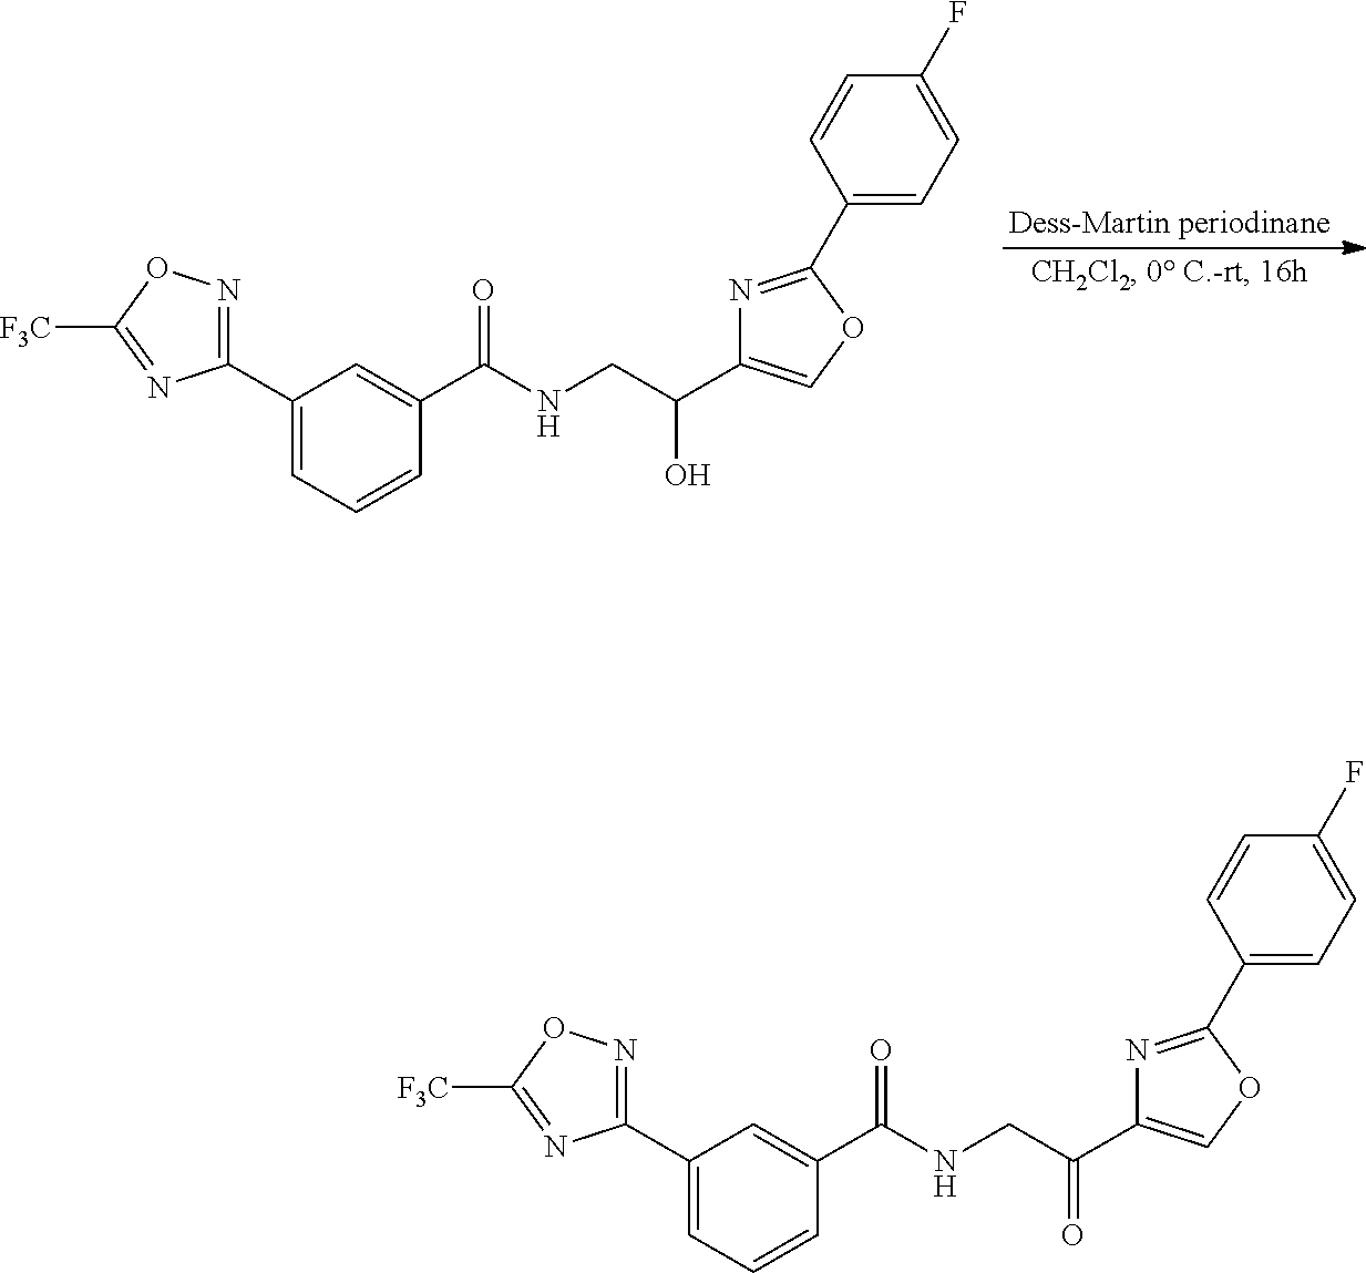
C1(C2=NOC([F3C])=N2)=CC=CC(C(NCC(O)C2=COC(C3=CC=C(F)C=C3)=N2)=O)=C1.C1(C2=NOC([F3C])=N2)=CC=CC(C(NCC(=O)C2=COC(C3=CC=C(F)C=C3)=N2)=O)=C1
